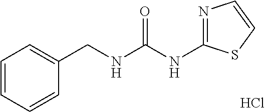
Cl.N(C(NCC1=CC=CC=C1)=O)C1=NC=CS1
